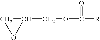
C1C(COC(=O)[R])O1
